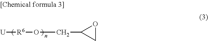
[R6]([U])OCC1CO1
